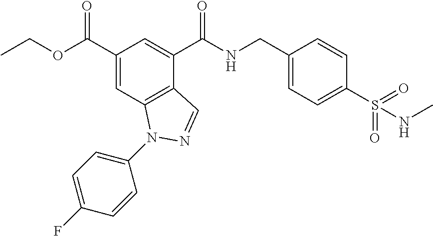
C1(C(OCC)=O)=CC2=C(C(C(NCC3=CC=C(S(NC)(=O)=O)C=C3)=O)=C1)C=NN2C1=CC=C(F)C=C1
